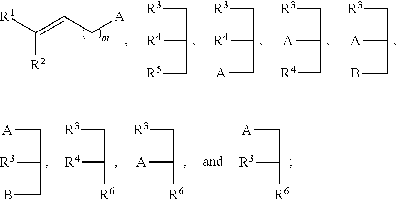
[A]CC([R3])CB.[R3]CC([R4])[R6].[R3]CC([A])[R6].[A]CC([R3])[R6].[R3]CC([A])CB.[R3]CC([A])C[R4].[R3]CC([R4])C[A].[R3]CC([R4])C[R5].[R1]C(=CC[A])[R2]
